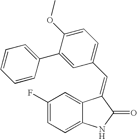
C1(F)=CC=C2C(=C1)C(=CC1=CC=C(OC)C(C3=CC=CC=C3)=C1)C(=O)N2
